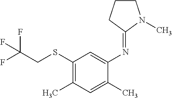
C1(SCC(F)(F)F)=C(C)C=C(C)C(N=C2N(C)CCC2)=C1
